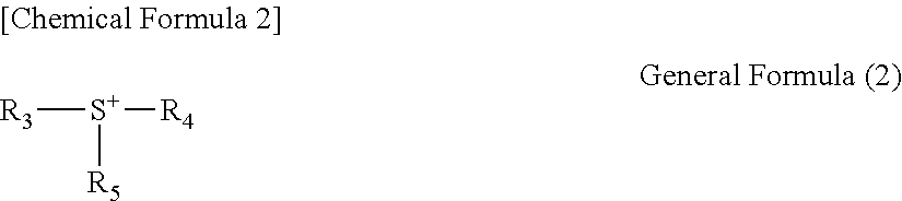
[R3][S+]([R5])[R4]
